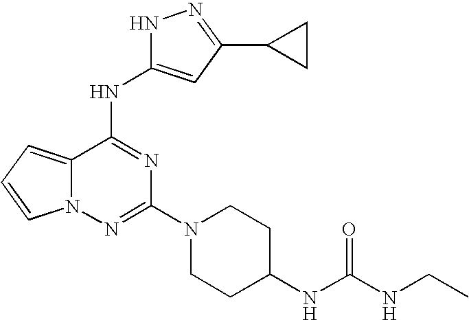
C12=CC=CN1N=C(N1CCC(NC(NCC)=O)CC1)N=C2NC1=CC(C2CC2)=NN1
